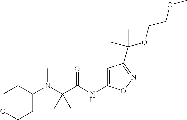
C(N(C)C1CCOCC1)(C(=O)NC1=CC(C(OCCOC)(C)C)=NO1)(C)C
